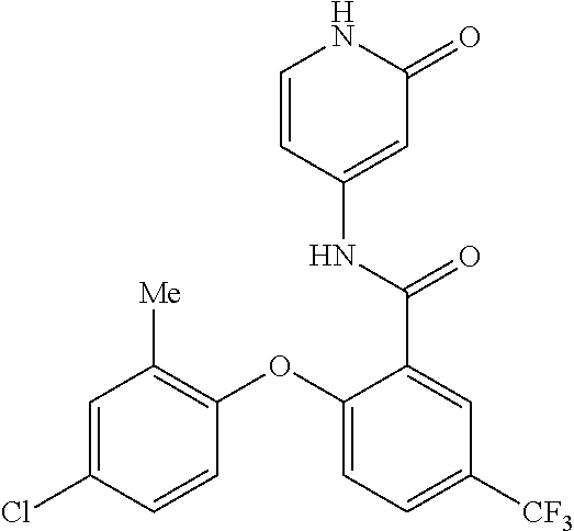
C1=CC(NC(C2=CC([CF3])=CC=C2OC2=C([Me])C=C(Cl)C=C2)=O)=CC(=O)N1
